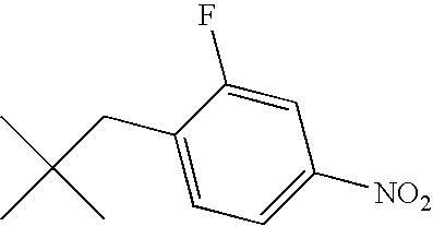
C1(F)=CC([NO2])=CC=C1CC(C)(C)C
